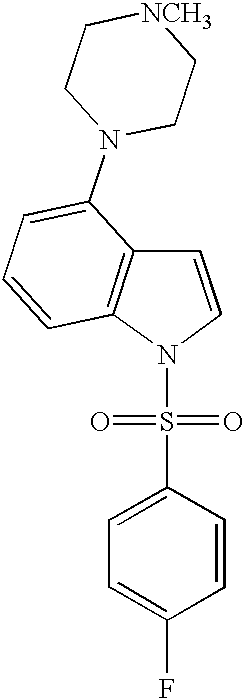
N1(S(C2=CC=C(F)C=C2)(=O)=O)C=CC2=C1C=CC=C2N1CC[NCH3]CC1
